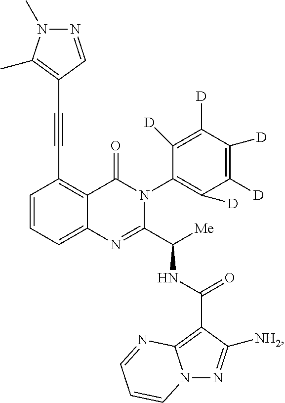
C1=CC=C2C(=C1C#CC1=C(C)N(C)N=C1)C(=O)N(C1=C([D])C([D])=C([D])C([D])=C1[D])C(C([Me])NC(=O)C1=C3N(N=C1[NH2])C=CC=N3)=N2
